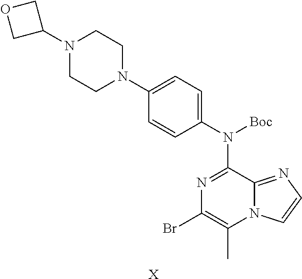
C1(N(C2=NC(Br)=C(C)N3C2=NC=C3)[Boc])=CC=C(N2CCN(C3COC3)CC2)C=C1.[X]
